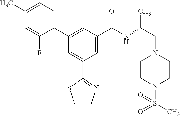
C1=CN=C(C2=CC(C3=CC=C(C)C=C3F)=CC(C(NC(CN3CCN(S(C)(=O)=O)CC3)C)=O)=C2)S1
